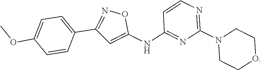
C1(C2=CC=C(OC)C=C2)=NOC(NC2=NC(N3CCOCC3)=NC=C2)=C1
